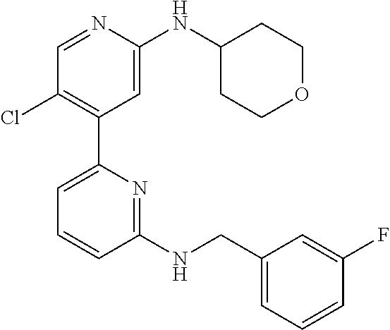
C1=NC(NC2CCOCC2)=CC(C2=CC=CC(NCC3=CC=CC(F)=C3)=N2)=C1Cl
